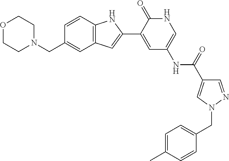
C1=CC2=C(C=C1CN1CCOCC1)C=C(C1=CC(NC(=O)C3=CN(CC4=CC=C(C)C=C4)N=C3)=CNC1=O)N2
